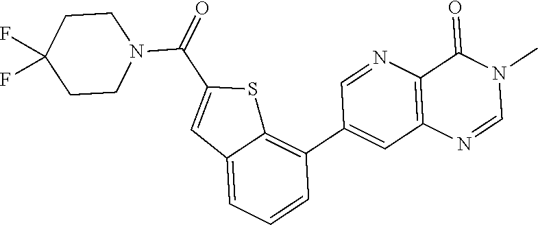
C1(C2=C3C(=CC=C2)C=C(C(=O)N2CCC(F)(F)CC2)S3)=CC2=C(N=C1)C(=O)N(C)C=N2
